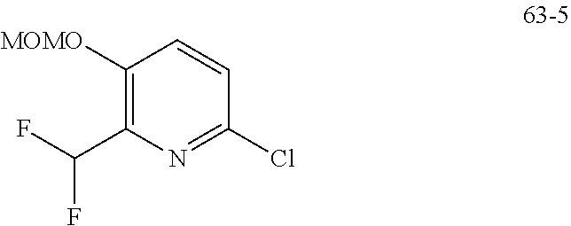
C1(Cl)=NC(C(F)F)=C([MOMO])C=C1
